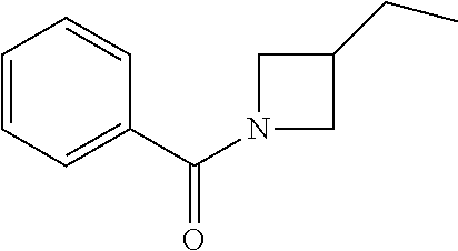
C1=CC=CC(C(N2CC(CC)C2)=O)=C1
